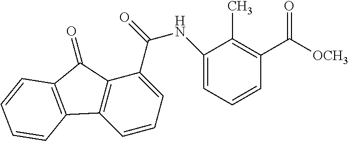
C1=CC=C(C(NC2=CC=CC(C(=O)[OCH3])=C2C)=O)C2=C1C1=C(C2=O)C=CC=C1
